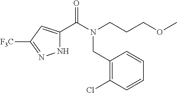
N1C(C(N(CCCOC)CC2=C(Cl)C=CC=C2)=O)=CC([F3C])=N1
